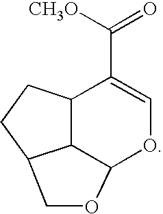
C12C3C(OC=C1C([CH3O])=O)OCC3CC2
